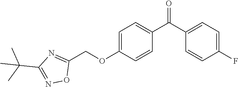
C1=C(OCC2=NC(C(C)(C)C)=NO2)C=CC(C(C2=CC=C(F)C=C2)=O)=C1
